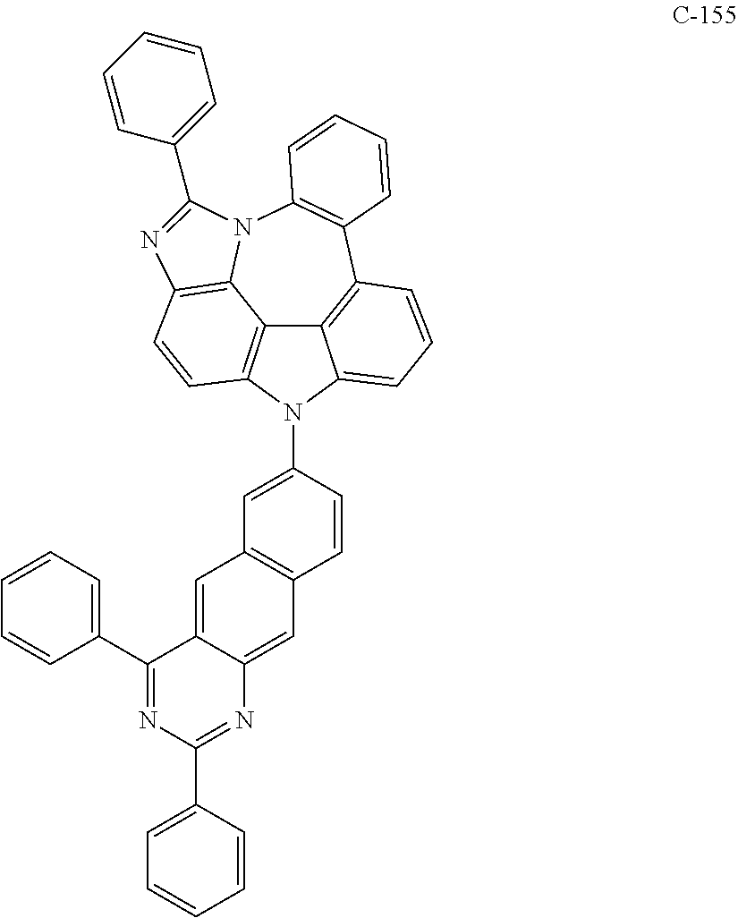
C12=C3C4=C(N5C6=C(C=CC(=C16)N(C1=CC6=C(C=C1)C=C1C(=C6)C(C6=CC=CC=C6)=NC(C6=CC=CC=C6)=N1)C2=CC=C3)N=C5C1=CC=CC=C1)C=CC=C4
